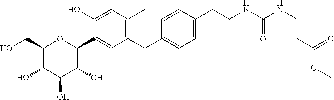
C1(CO)C(O)C(O)C(O)C(C2=CC(CC3=CC=C(CCNC(NCCC(OC)=O)=O)C=C3)=C(C)C=C2O)O1
